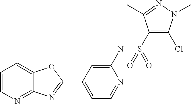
C1=C(NS(C2=C(Cl)N(C)N=C2C)(=O)=O)N=CC=C1C1=NC2=NC=CC=C2O1
